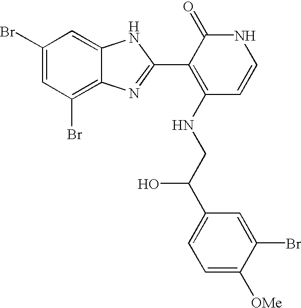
C1(Br)=CC(Br)=C2C(=C1)NC(C1=C(NCC(C3=CC=C([OMe])C(Br)=C3)O)C=CNC1=O)=N2
